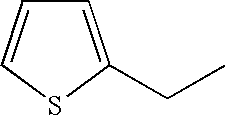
C1=C(CC)SC=C1
